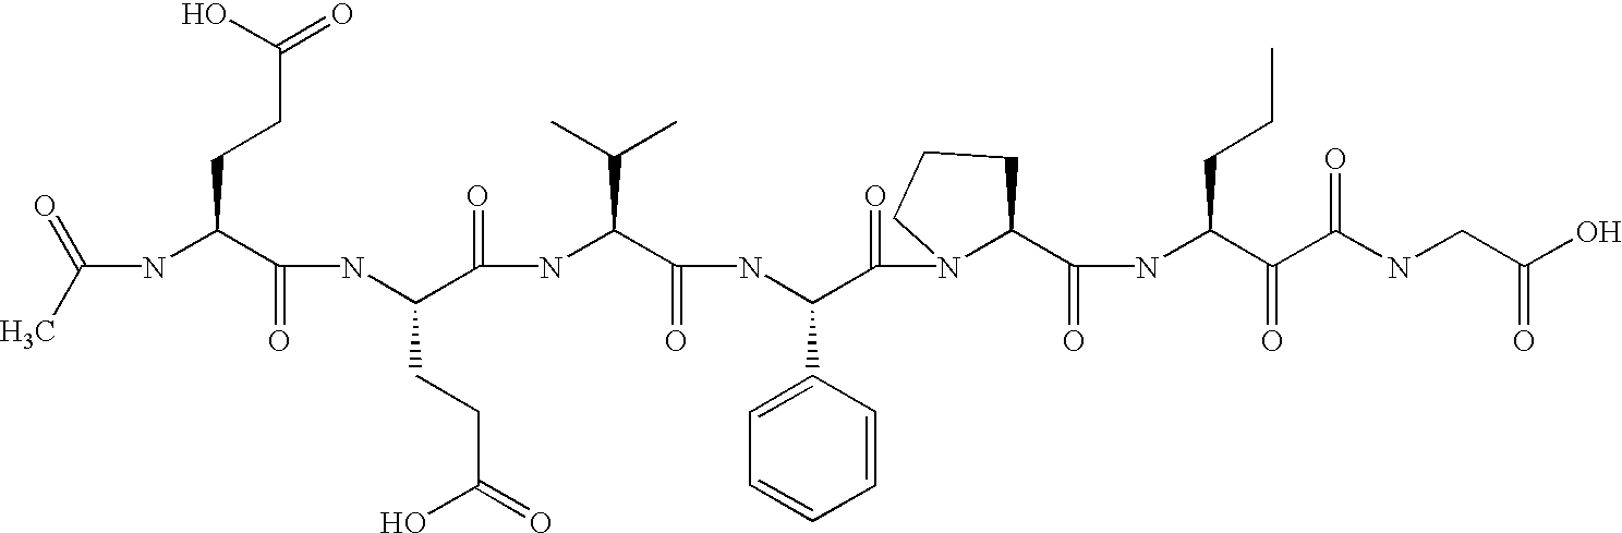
C(NC(C(NC(C(=O)NC(C(=O)NC(C(=O)N1C(C(=O)NC(C(=O)C(NCC(=O)O)=O)CCC)CCC1)C1=CC=CC=C1)C(C)C)CCC(=O)O)=O)CCC(=O)O)(C)=O
